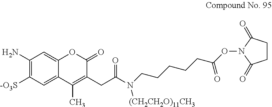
C1(N)=C([-O3S])C=C2C(=C1)OC(=O)C(CC(N(CCCCCC(ON1C(=O)CCC1=O)=O)[(CH2CH2O)11CH3])=O)=C2C
